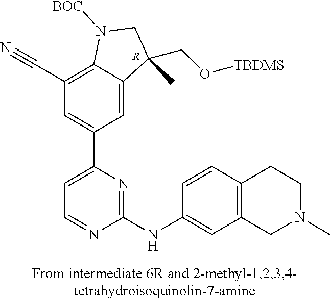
C1(C#N)=C2C(=CC(C3=CC=NC(NC4=CC5=C(C=C4)CCN(C)C5)=N3)=C1)C(CO[TBDMS])(C)CN2[BOC].[R]
